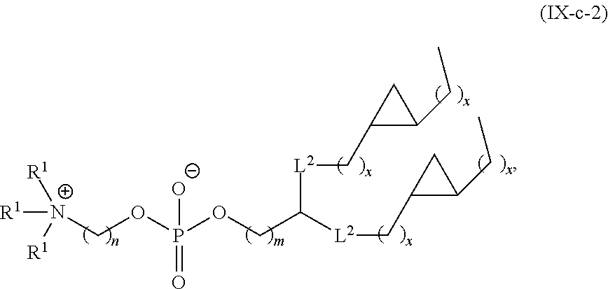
C(COP(OC[N+]([R1])([R1])[R1])([O-])=O)([L2]CC1CC1CC)[L2]CC1C(CC)C1
